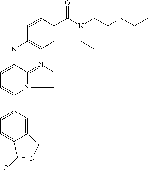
C1(C2=CC=C(NC3=CC=C(C(N(CCN(CC)C)CC)=O)C=C3)C3=NC=CN23)=CC=C2C(=C1)CNC2=O
